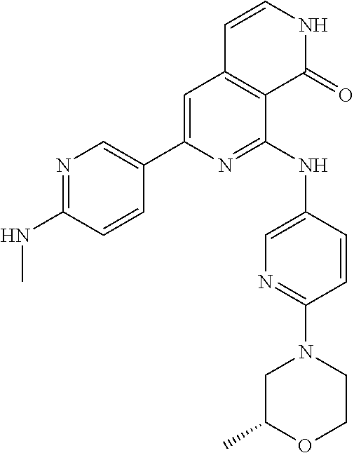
N1=C(NC)C=CC(C2=CC3=C(C(NC4=CN=C(N5CC(C)OCC5)C=C4)=N2)C(=O)NC=C3)=C1
